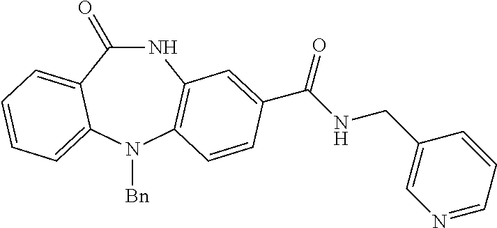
N1C(=O)C2=CC=CC=C2N([Bn])C2=C1C=C(C(NCC1=CN=CC=C1)=O)C=C2
